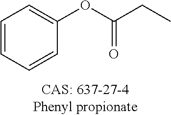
C1=CC=CC(OC(CC)=O)=C1
